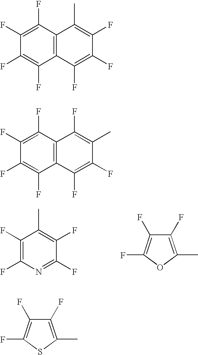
C1(F)=C(F)N=C(F)C(F)=C1C.C1(F)=C(C)OC(F)=C1F.C1(F)=C(F)C2=C(C(F)=C1F)C(F)=C(F)C(F)=C2C.C1(F)=C(F)C2=C(C(F)=C1F)C(F)=C(F)C(C)=C2F.C1(F)=C(C)SC(F)=C1F
